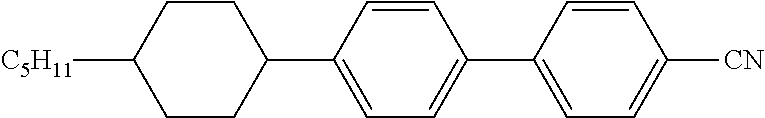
C1=CC(C2=CC=C(C3CCC([C5H11])CC3)C=C2)=CC=C1[CN]
